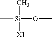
[Si](OC)(C)([X1])C
